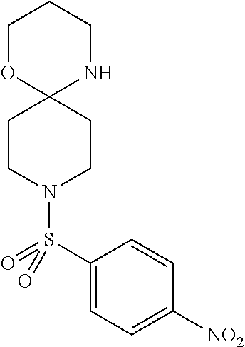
C12(CCN(S(C3=CC=C([NO2])C=C3)(=O)=O)CC1)NCCCO2
